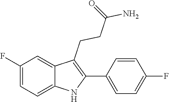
C1=C(F)C=C2C(CCC(=O)N)=C(C3=CC=C(F)C=C3)NC2=C1
